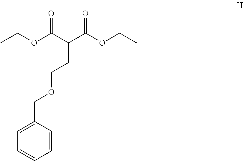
CCOC(C(C(OCC)=O)CCOCC1=CC=CC=C1)=O
